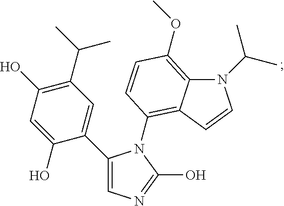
C1(C2=CN=C(O)N2C2=C3C(=C(OC)C=C2)N(C(C)C)C=C3)=CC(C(C)C)=C(O)C=C1O
